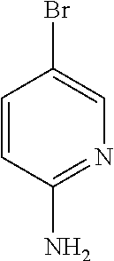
C1=CC(N)=NC=C1Br
